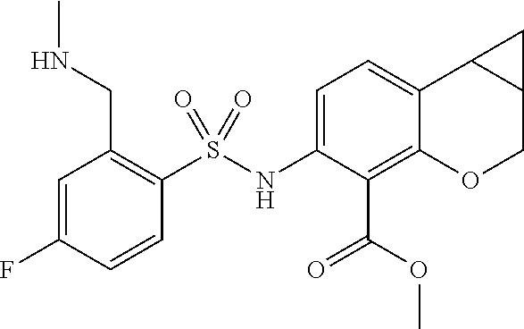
C1(NS(C2=C(CNC)C=C(F)C=C2)(=O)=O)=CC=C2C(=C1C(=O)OC)OCC1C2C1
